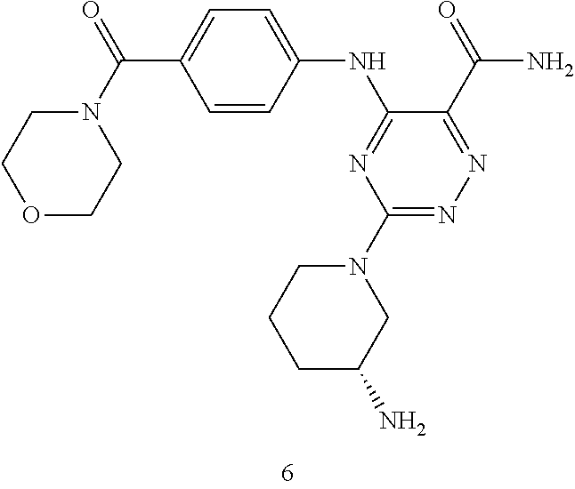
C1C(N)CN(C2=NN=C(C(=O)N)C(NC3=CC=C(C(N4CCOCC4)=O)C=C3)=N2)CC1
